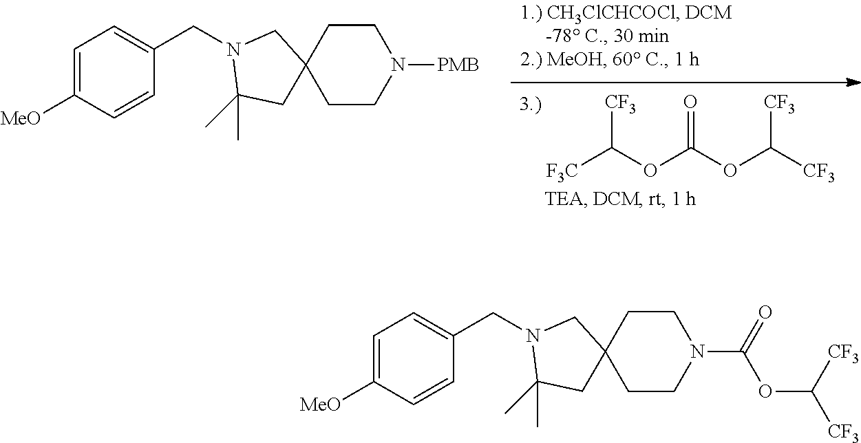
[F3C]C(OC(OC([CF3])[CF3])=O)[CF3].C1CN([PMB])CCC12CC(C)(C)N(CC1=CC=C([MeO])C=C1)C2.C1CN(C(OC([CF3])[CF3])=O)CCC12CC(C)(C)N(CC1=CC=C([MeO])C=C1)C2
